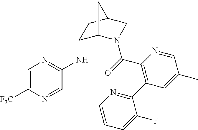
C1=C([F3C])N=CC(NC2C3N(C(=O)C4=C(C5=NC=CC=C5F)C=C(C)C=N4)CC(C2)C3)=N1
